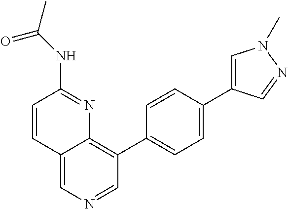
C1=CC2=CN=CC(C3=CC=C(C4=CN(C)N=C4)C=C3)=C2N=C1NC(C)=O
